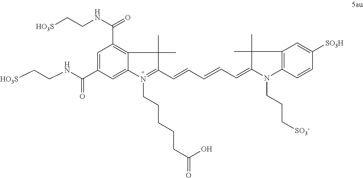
[HO3S]CCNC(C1=CC(C(NCC[HO3S])=O)=C2C(=C1)N(CCCCCC(O)=O)=C(C=CC=CC=C1C(C)(C)C3=C(N1CCC[SO3-])C=CC([SO3H])=C3)C2(C)C)=O
